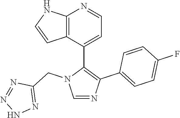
C1=C(C2=C(C3=CC=C(F)C=C3)N=CN2CC2=NNN=N2)C2=C(N=C1)NC=C2
